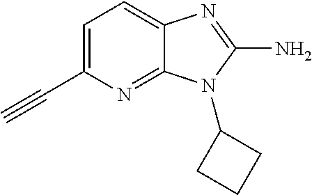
C1=C(C#C)N=C2C(=C1)N=C(N)N2C1CCC1
